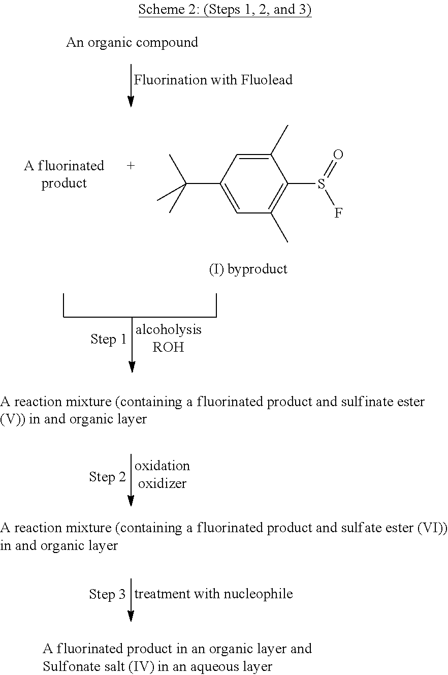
C1(C)=CC(C(C)(C)C)=CC(C)=C1S(=O)F.[(I) byproduct]
